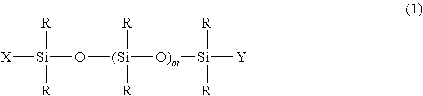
[X][Si](O[(Si]([O)m][Si]([Y])([R])[R])([R])[R])([R])[R]
